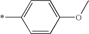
C1=CC(OC)=CC=C1*
